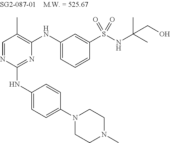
C1=NC(NC2=CC=C(N3CCN(C)CC3)C=C2)=NC(NC2=CC=CC(S(=O)(NC(C)(C)CO)=O)=C2)=C1C
